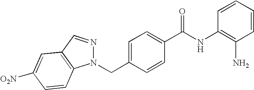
C1=CC=CC(N)=C1NC(=O)C1=CC=C(CN2N=CC3=C2C=CC([O2N])=C3)C=C1
